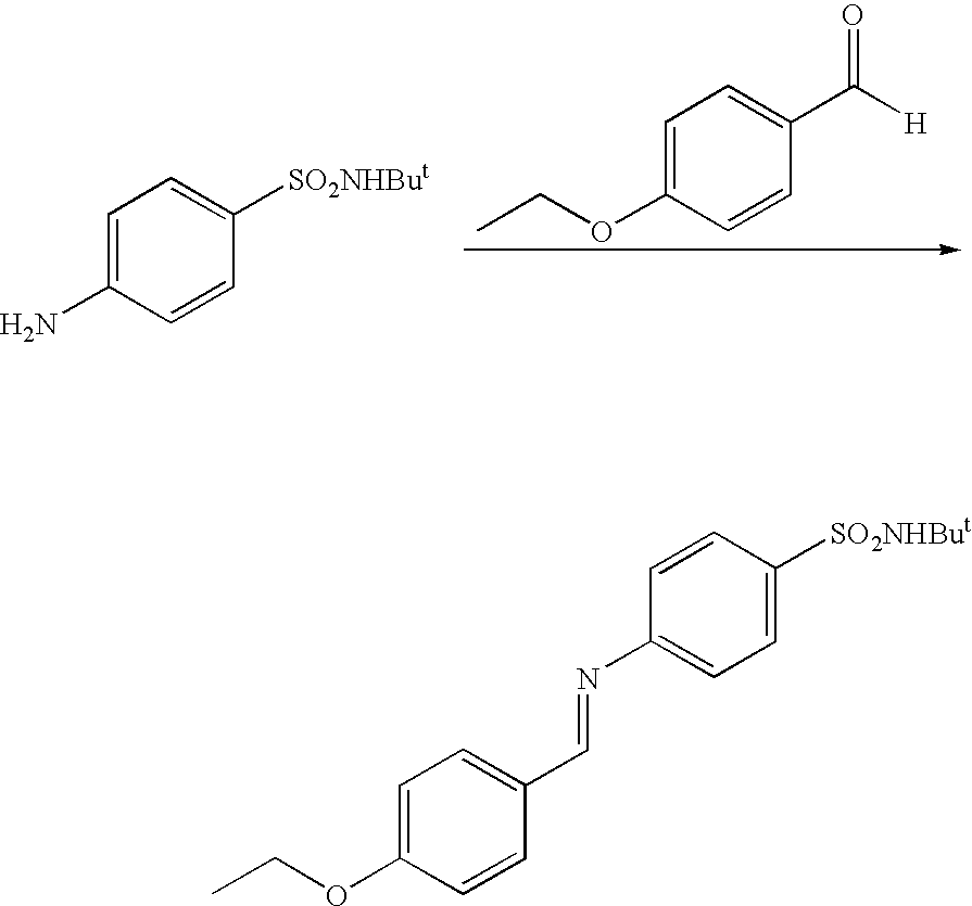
C1=C(N)C=CC([SO2NHBut])=C1.C1=C(OCC)C=CC(C([H])=O)=C1.C1=C(OCC)C=CC(C=NC2=CC=C([SO2NHBut])C=C2)=C1
